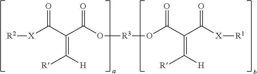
[X](C(C(=C([R])[H])C(O[R3]OC(C(=C([R])[H])C([X][R1])=O)=O)=O)=O)[R2]
